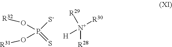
P([S-])(=S)(O[R32])O[R31].[N+]([R29])([R30])([H])[R28]
